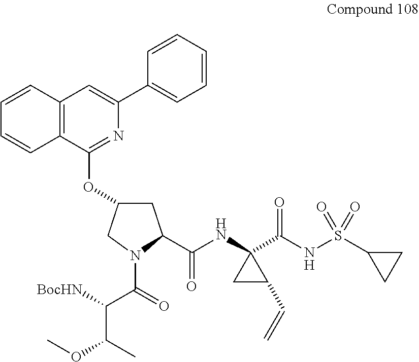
C12=C(C(OC3CC(C(=O)NC4(C(NS(C5CC5)(=O)=O)=O)CC4C=C)N(C(=O)C([BocHN])C(C)OC)C3)=NC(C3=CC=CC=C3)=C1)C=CC=C2
